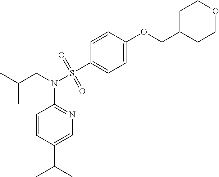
CC(CN(S(C1=CC=C(OCC2CCOCC2)C=C1)(=O)=O)C1=NC=C(C(C)C)C=C1)C
